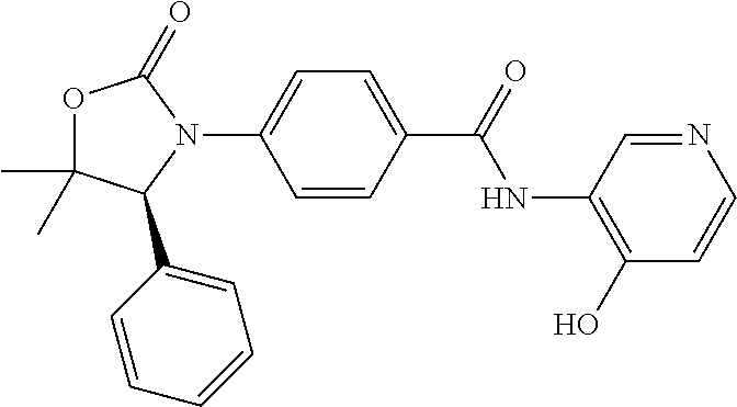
C1=CC(C(=O)NC2=C(O)C=CN=C2)=CC=C1N1C(=O)OC(C)(C)C1C1=CC=CC=C1
